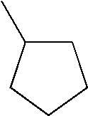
C1C(C)CCC1
